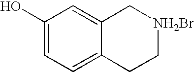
C1(O)=CC=C2C(=C1)C[NH2Br]CC2
